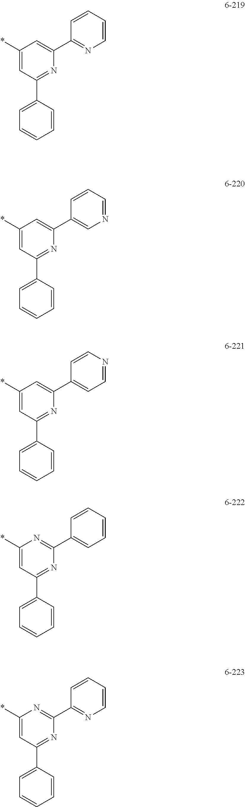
C1(*)=CC(C2=CC=CC=C2)=NC(C2=NC=CC=C2)=C1.C1(*)=CC(C2=CC=CC=C2)=NC(C2=CN=CC=C2)=C1.C1(*)=CC(C2=CC=CC=C2)=NC(C2=CC=NC=C2)=C1.C1(*)=CC(C2=CC=CC=C2)=NC(C2=CC=CC=C2)=N1.C1(*)=CC(C2=CC=CC=C2)=NC(C2=NC=CC=C2)=N1
